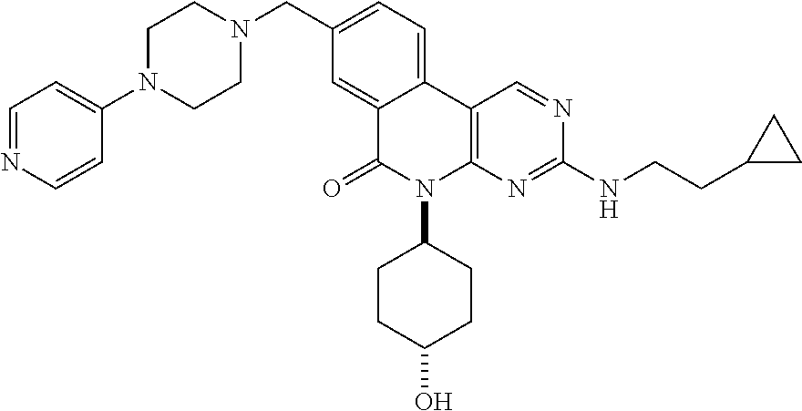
C1N(C2=CC=NC=C2)CCN(CC2=CC=C3C(=C2)C(=O)N(C2CCC(O)CC2)C2=C3C=NC(NCCC3CC3)=N2)C1
